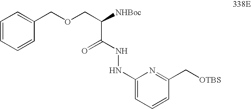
C1=CC=CC(COCC(C(NNC2=CC=CC(C[OTBS])=N2)=O)[NHBoc])=C1
